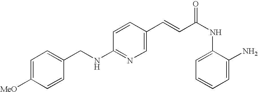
C(NC1=NC=C(C=CC(NC2=CC=CC=C2N)=O)C=C1)C1=CC=C([MeO])C=C1
